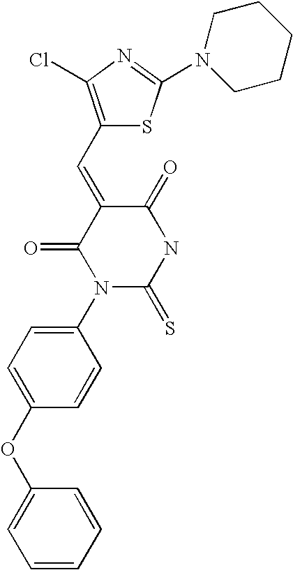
C1(OC2=CC=C(N3C(=S)NC(=O)C(=CC4=C(Cl)N=C(N5CCCCC5)S4)C3=O)C=C2)=CC=CC=C1
